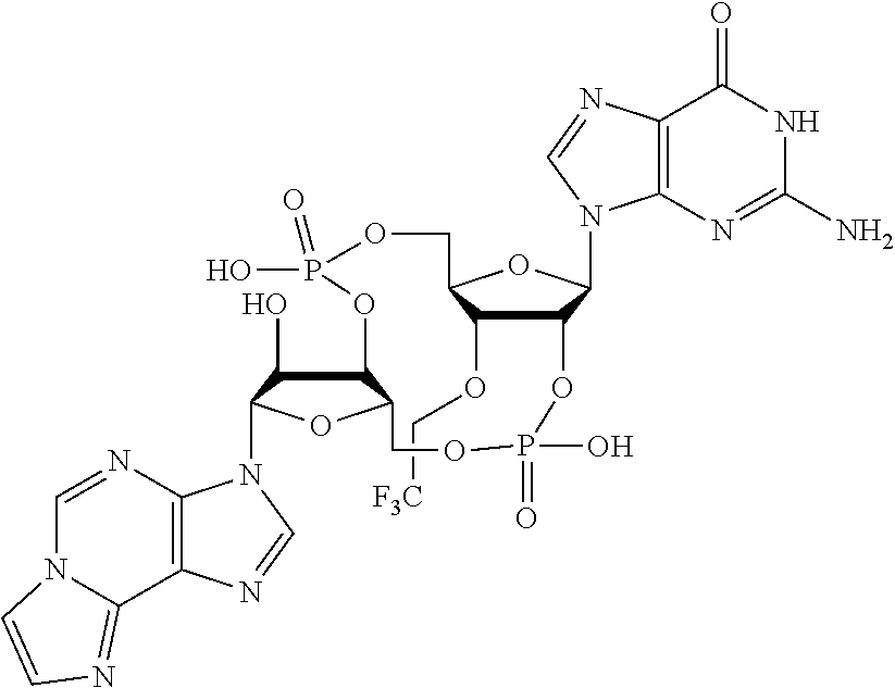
C1(O)C(N2C3=C(N=C2)C2=NC=CN2C=N3)OC2C1OP(=O)(O)OCC1OC(N3C4=C(C(=O)NC(N)=N4)N=C3)C(OP(O)(=O)OC2)C1OC[F3C]
